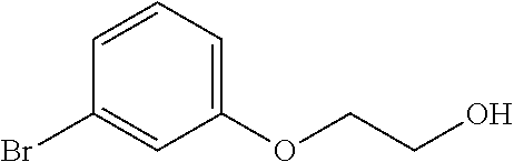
C1(Br)=CC(OCCO)=CC=C1
